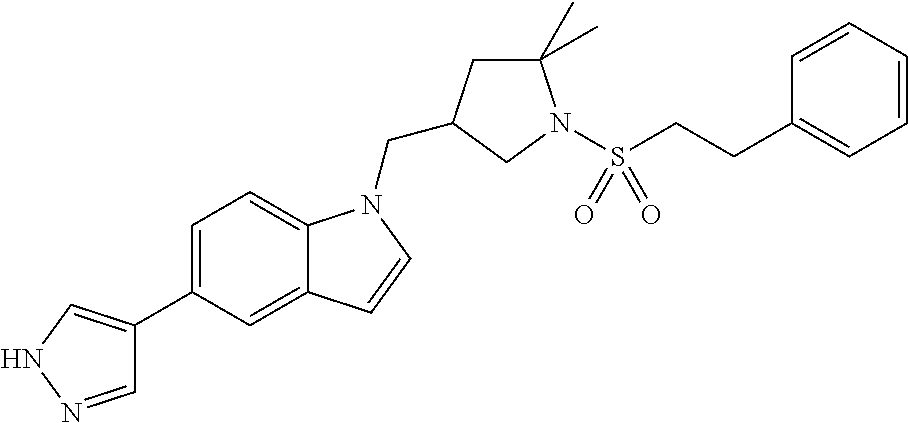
C1=NNC=C1C1=CC=C2C(=C1)C=CN2CC1CC(C)(C)N(S(CCC2=CC=CC=C2)(=O)=O)C1
